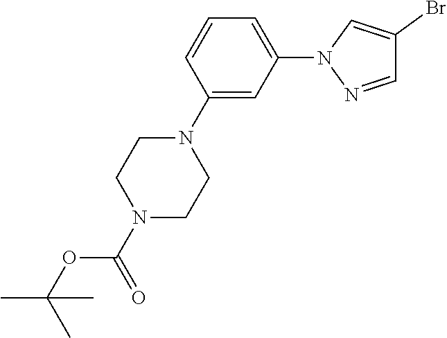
C1(N2CCN(C(=O)OC(C)(C)C)CC2)=CC(N2N=CC(Br)=C2)=CC=C1
